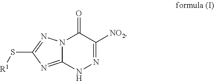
N12C(=NC(S[R1])=N1)NN=C([NO2])C2=O
